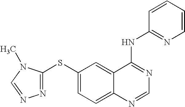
N1=C(SC2=CC=C3C(=C2)C(NC2=NC=CC=C2)=NC=N3)N(C)C=N1
